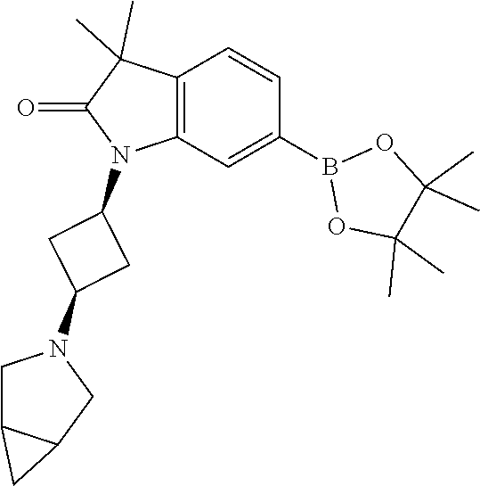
C12=C(C=C(B3OC(C)(C)C(C)(C)O3)C=C1)N(C1CC(N3CC4C(C3)C4)C1)C(=O)C2(C)C
